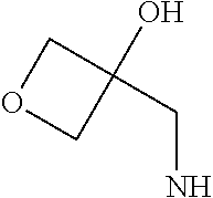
C1(O)(CN)COC1
